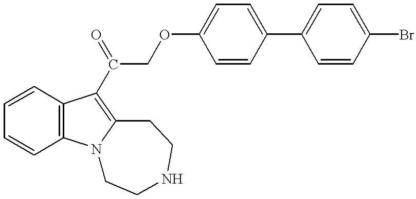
C1=CC=CC2=C1C(C(COC1=CC=C(C3=CC=C(Br)C=C3)C=C1)=O)=C1N2CCNCC1
